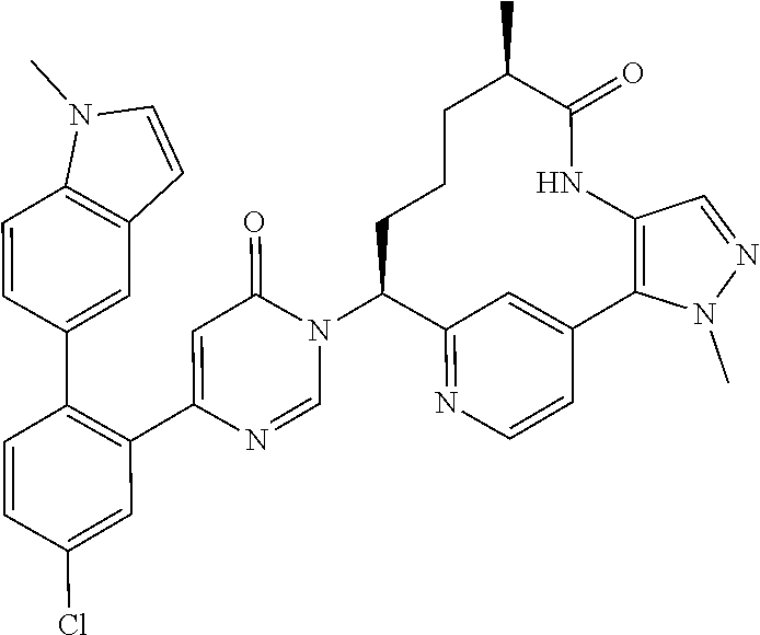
C1=NC(C2=C(C3=CC4=C(C=C3)N(C)C=C4)C=CC(Cl)=C2)=CC(=O)N1C1C2=NC=CC(=C2)C2=C(C=NN2C)NC(=O)C(C)CCC1
